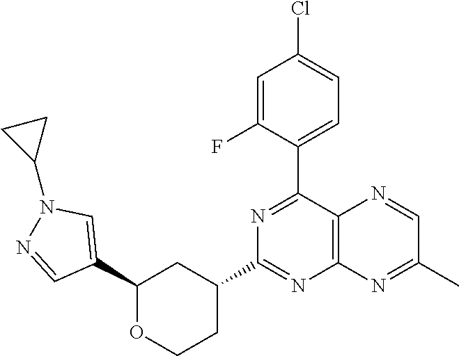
C1(C2=CN(C3CC3)N=C2)OCCC(C2=NC3=C(C(C4=CC=C(Cl)C=C4F)=N2)N=CC(C)=N3)C1
